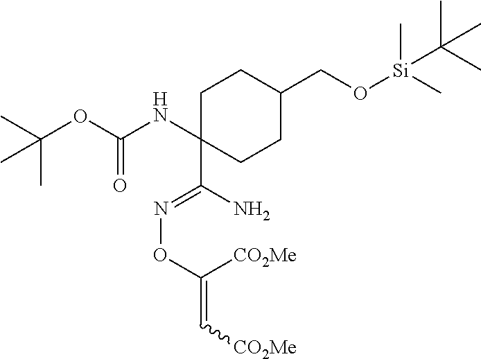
C1C(NC(OC(C)(C)C)=O)(C(N)=NOC(=C[CO2Me])[CO2Me])CCC(CO[Si](C)(C)C(C)(C)C)C1
